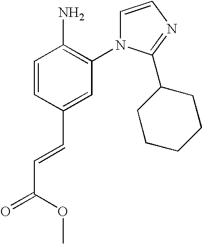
C1=CC(C=CC(=O)OC)=CC(N2C=CN=C2C2CCCCC2)=C1N
